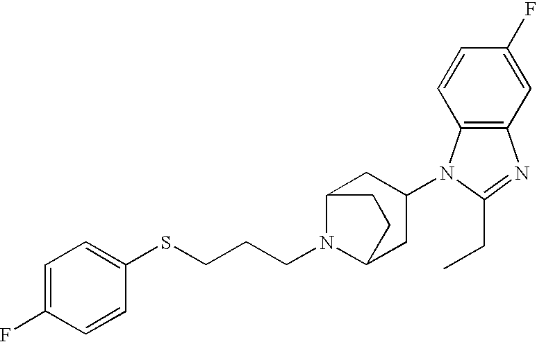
C1=C(F)C=CC(SCCCN2C3CC(N4C5=C(N=C4CC)C=C(F)C=C5)CC2CC3)=C1
